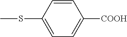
S(C1=CC=C([COOH])C=C1)C
